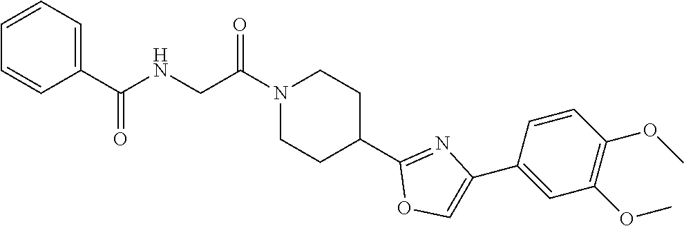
C1=CC=C(C(NCC(N2CCC(C3=NC(C4=CC(OC)=C(OC)C=C4)=CO3)CC2)=O)=O)C=C1
